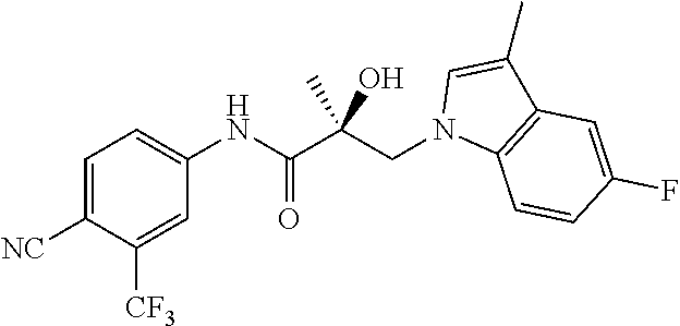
C1=C([NC])C([CF3])=CC(NC(C(CN2C3=C(C(C)=C2)C=C(F)C=C3)(O)C)=O)=C1
